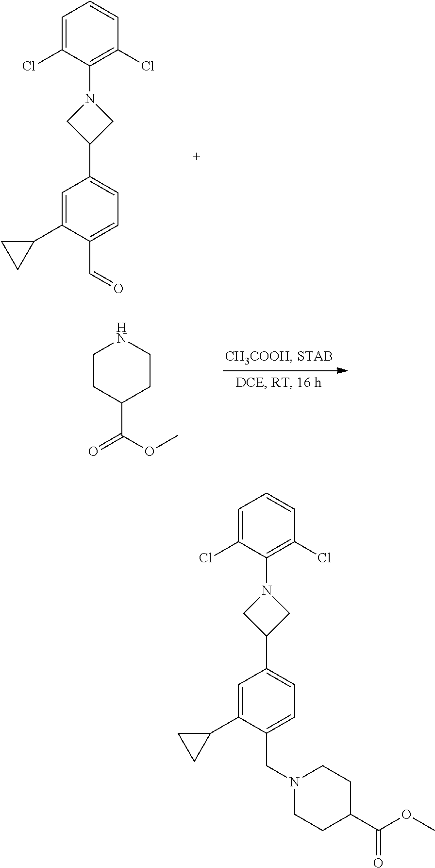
C1=C(Cl)C(N2CC(C3=CC=C(C=O)C(C4CC4)=C3)C2)=C(Cl)C=C1.C1CC(C(OC)=O)CCN1.C1=C(Cl)C(N2CC(C3=CC=C(CN4CCC(C(OC)=O)CC4)C(C4CC4)=C3)C2)=C(Cl)C=C1
